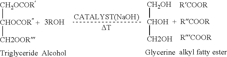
[CH2OCOR][CHOCOR +][CH2OOR].[DT].[CH2OH][CHOH  +][CH2OH]
